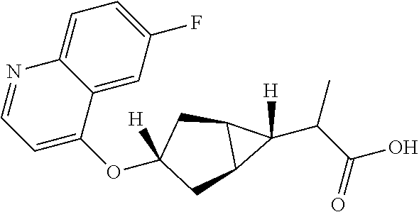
C12=CC=C(F)C=C1C(OC1([H])CC3C(C1)C3(C(C(O)=O)C)[H])=CC=N2
